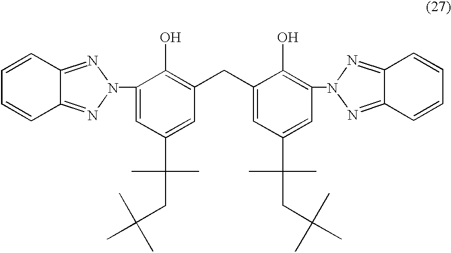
C1=CC2=NN(C3=CC(C(C)(CC(C)(C)C)C)=CC(CC4=CC(C(CC(C)(C)C)(C)C)=CC(N5N=C6C(=N5)C=CC=C6)=C4O)=C3O)N=C2C=C1
